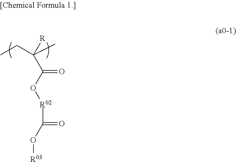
CCC(C)([R])C(O[R02]C(O[R03])=O)=O
